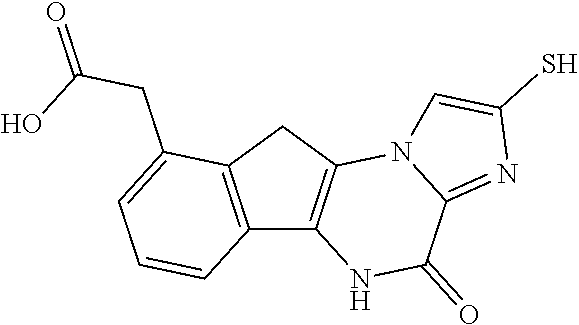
C12=C(CC3=C1NC(=O)C1=NC(S)=CN31)C(CC(=O)O)=CC=C2
